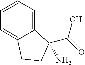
C1=CC=C2C(=C1)CCC2(C(=O)O)N
